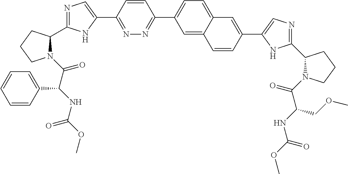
N1=C(C2=CN=C(C3N(C(C(NC(OC)=O)C4=CC=CC=C4)=O)CCC3)N2)C=CC(C2=CC=C3C(=C2)C=CC(C2=CN=C(C4N(C(C(NC(OC)=O)COC)=O)CCC4)N2)=C3)=N1
